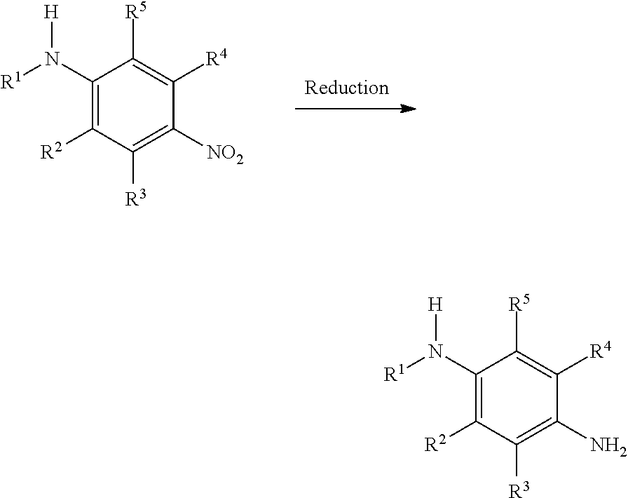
C1(N([R1])[H])=C([R2])C([R3])=C([NO2])C([R4])=C1[R5].C1(N([R1])[H])=C([R2])C([R3])=C(N)C([R4])=C1[R5]
